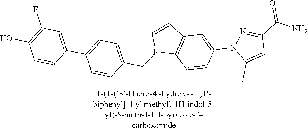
C1(O)=C(F)C=C(C2=CC=C(CN3C4=C(C=C3)C=C(N3C(C)=CC(C(N)=O)=N3)C=C4)C=C2)C=C1
